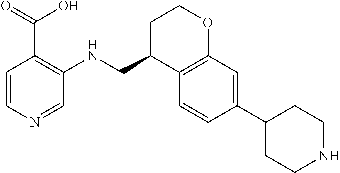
C1=CN=CC(NCC2C3=C(OCC2)C=C(C2CCNCC2)C=C3)=C1C(=O)O
